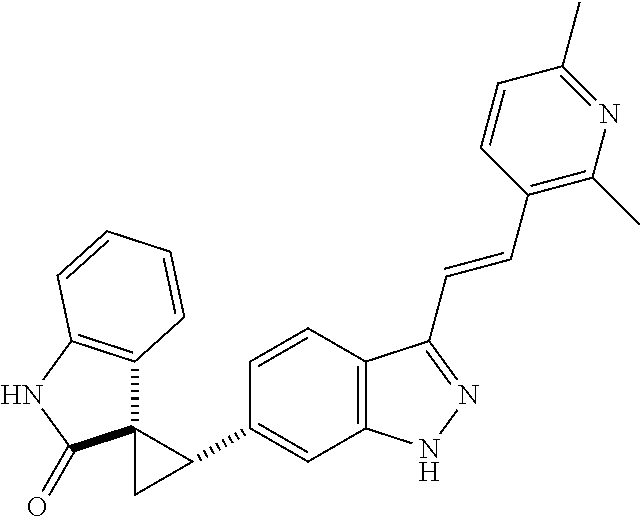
C12=C(C=CC(C3C4(C3)C3=C(NC4=O)C=CC=C3)=C1)C(C=CC1=C(C)N=C(C)C=C1)=NN2
